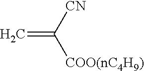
C=C([CN])[COO(nC4H9)]
